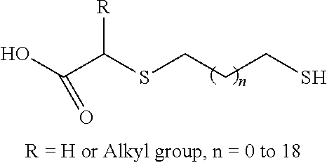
C(C(SCCCS)[R])(O)=O
